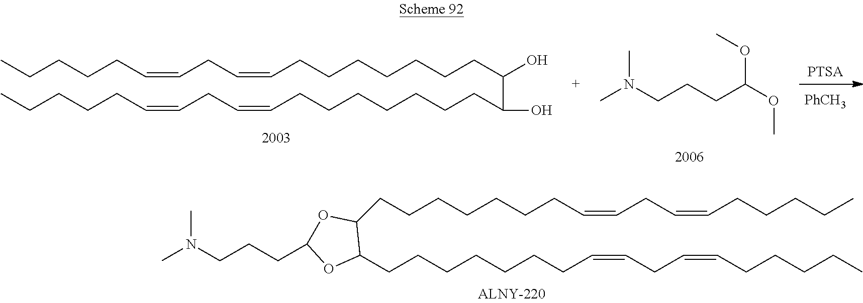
[PhCH3].[PTSA].CCCCCC=CCC=CCCCCCCCC(O)C(CCCCCCCC=CCC=CCCCCC)O.CN(CCCC(OC)OC)C.C(CCCCCC=CCC=CCCCCC)CC1C(CCCCCCCC=CCC=CCCCCC)OC(CCCN(C)C)O1
